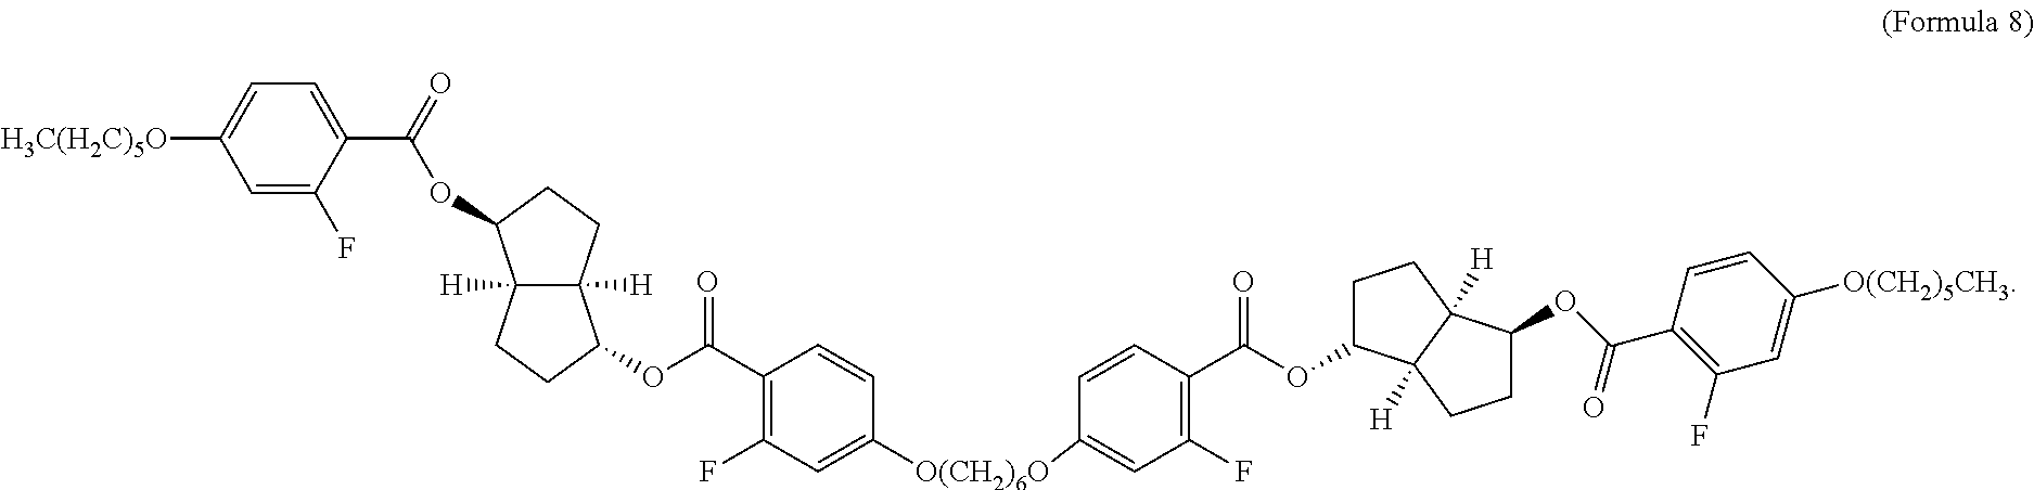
C1=C([H3C(H2C)5O])C=C(F)C(C(OC2C3([H])C([H])(CC2)C(OC(C2=C(F)C=C([O(CH2)6O]C4=CC(F)=C(C(OC5CCC6([H])C5([H])CCC6OC(=O)C5=C(F)C=C([O(CH2)5CH3])C=C5)=O)C=C4)C=C2)=O)CC3)=O)=C1
